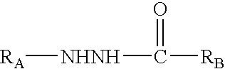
[RA][NHNH]C(=O)[RB]
